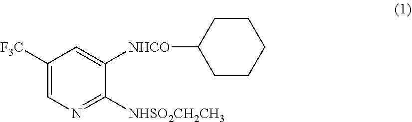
C1([F3C])=CN=C([NHSO2CH2CH3])C([NHCO]C2CCCCC2)=C1
